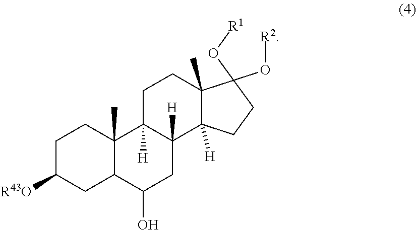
C1C([R43O])CC2C(C)(C1)C1([H])C([H])(C3([H])C(C)(CC1)C(O[R2])(O[R1])CC3)CC2O
